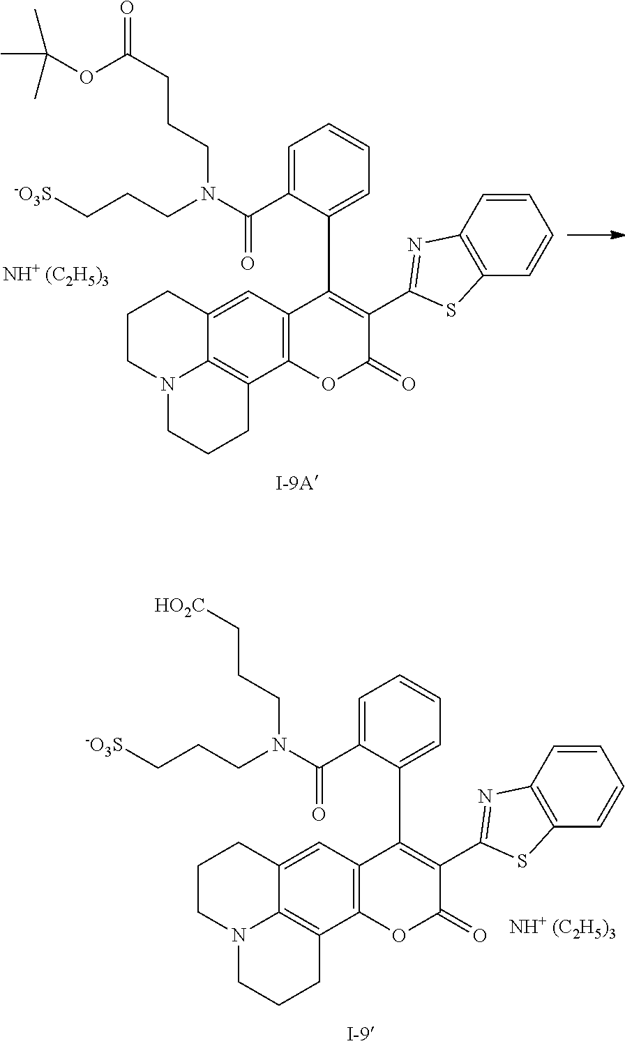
N(C(C1=CC=CC=C1C1=C(C2=NC3=C(S2)C=CC=C3)C(=O)OC2=C1C=C1C3=C2CCCN3CCC1)=O)(CCC[HO2C])CCC[-O3S].N(C(C1=CC=CC=C1C1=C(C2=NC3=C(S2)C=CC=C3)C(=O)OC2=C1C=C1C3=C2CCCN3CCC1)=O)(CCCC(OC(C)(C)C)=O)CCC[-O3S]
